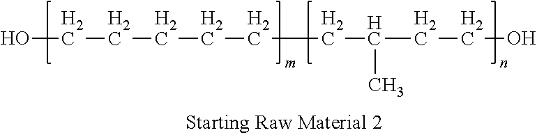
OCCCCCCC(CCO)C
